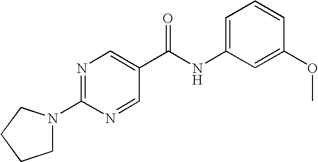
N1=C(N2CCCC2)N=CC(C(NC2=CC=CC(OC)=C2)=O)=C1
